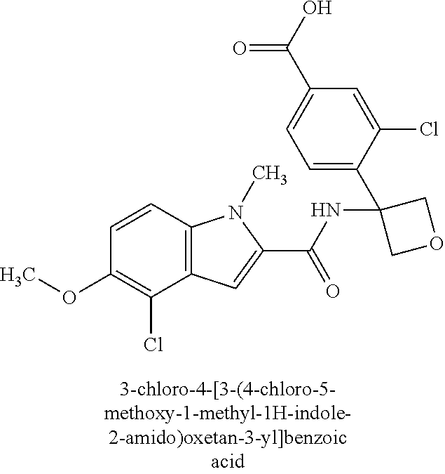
C1(OC)=C(Cl)C2=C(C=C1)N(C)C(C(NC1(C3=CC=C(C(=O)O)C=C3Cl)COC1)=O)=C2
